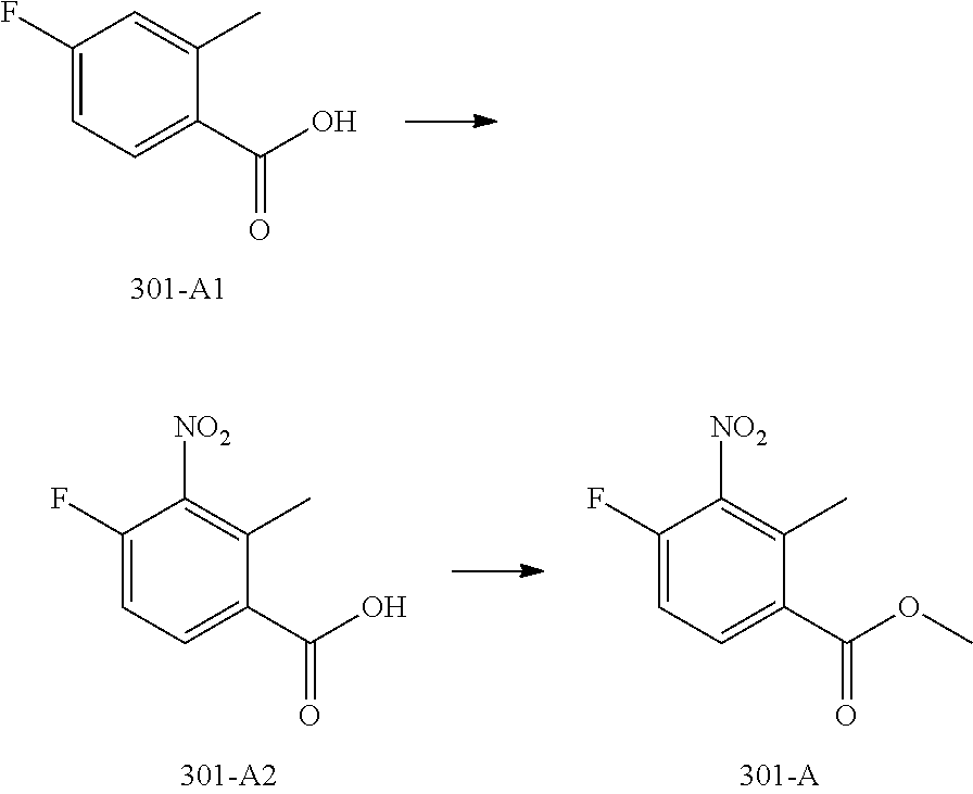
C1(F)=CC=C(C(O)=O)C(C)=C1.C1(F)=CC=C(C(O)=O)C(C)=C1[NO2].C1(F)=CC=C(C(OC)=O)C(C)=C1[NO2]
